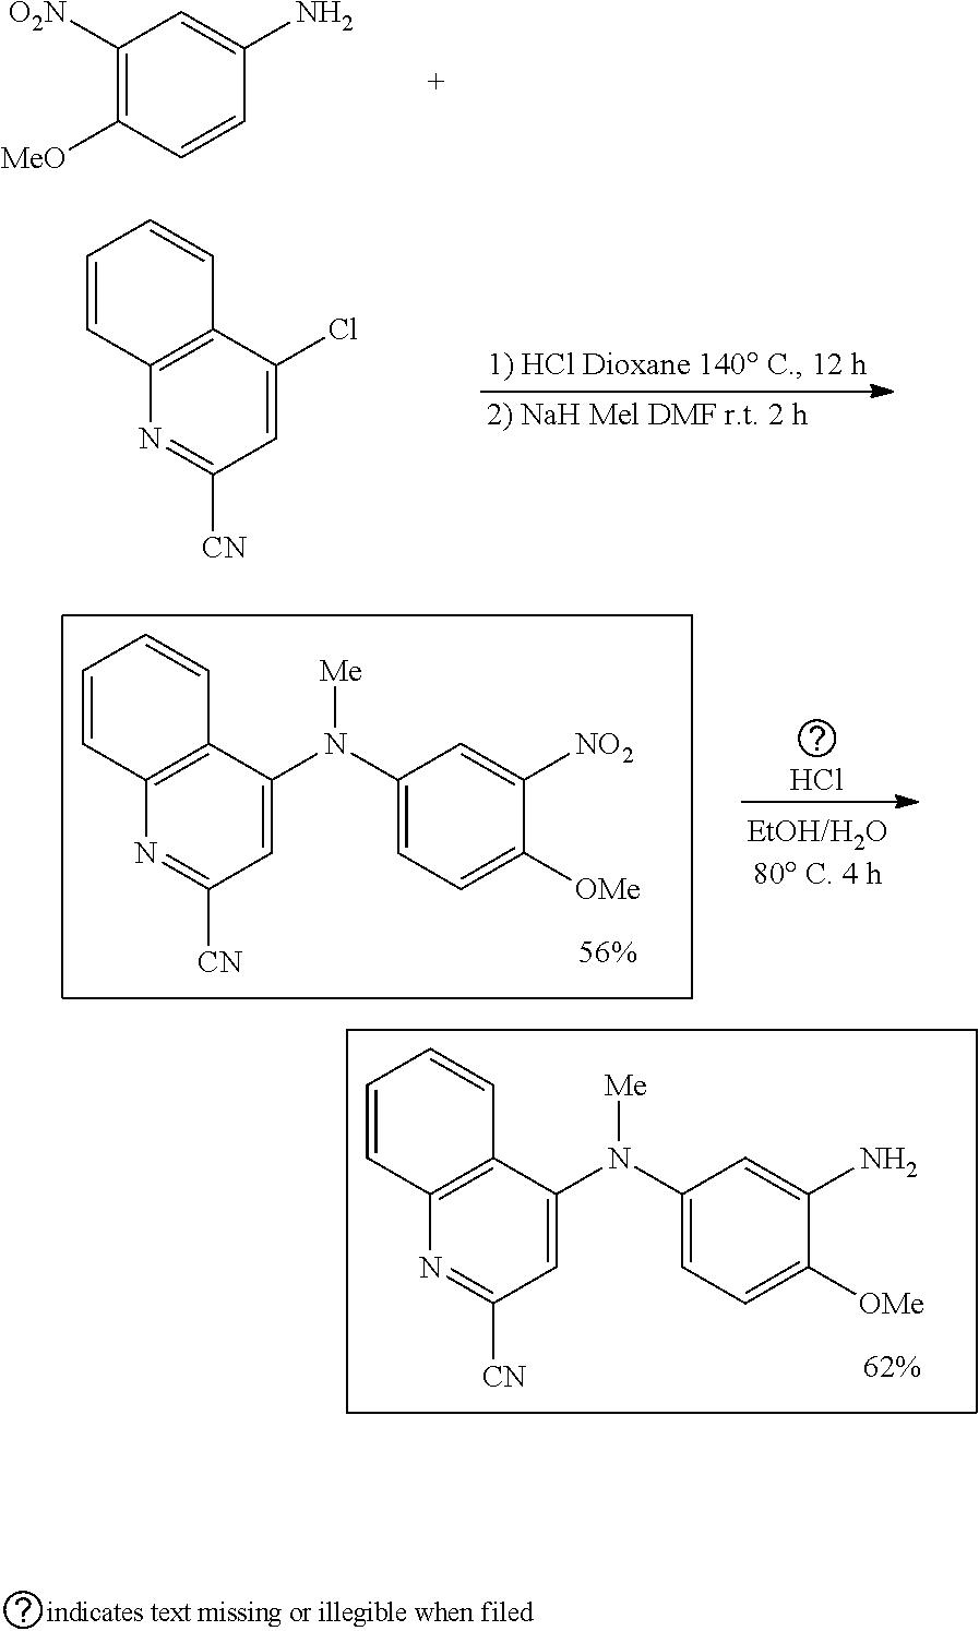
C12=C(C(N(C3=CC=C([OMe])C(N)=C3)[Me])=CC([CN])=N1)C=CC=C2.C1([O2N])=C([MeO])C=CC(N)=C1.C12=C(C(Cl)=CC([CN])=N1)C=CC=C2.Cl.C12=C(C(N(C3=CC=C([OMe])C([NO2])=C3)[Me])=CC([CN])=N1)C=CC=C2
